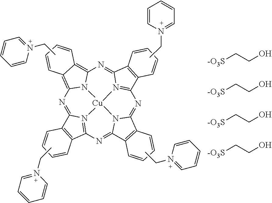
N1=C2N3=C(N=C4N5C(=NC6=N7C(=NC8=C9C(=C1N8[Cu]753)C=CC=C9)C1=C6C=CC=C1)C1=C4C=CC=C1)C1=C2C=CC=C1.CCN1=CC=CC=C1.CCN1=CC=CC=C1.CCN1=CC=CC=C1.CCN1=CC=CC=C1.[-O3S]CCO.[-O3S]CCO.[-O3S]CCO.[-O3S]CCO
